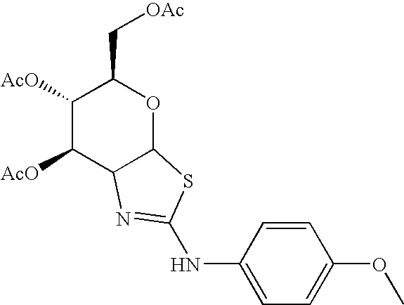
C1([AcO])C([AcO])C2C(OC1C[OAc])SC(NC1=CC=C(OC)C=C1)=N2
